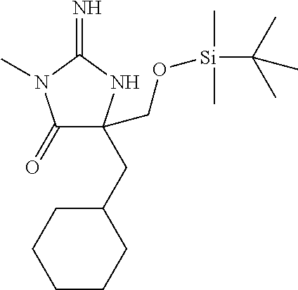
C1(=O)C(CO[Si](C(C)(C)C)(C)C)(CC2CCCCC2)NC(=N)N1C
